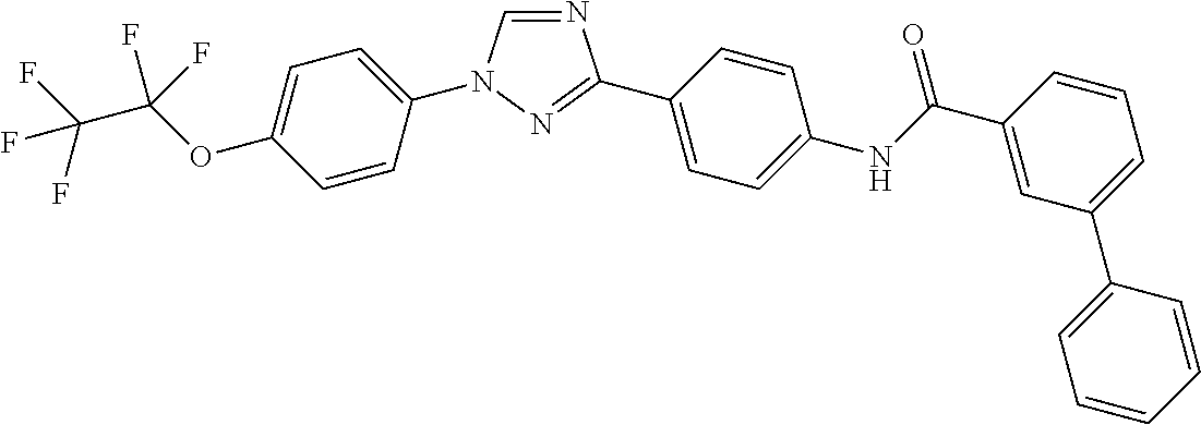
C1=CC(N2C=NC(C3=CC=C(NC(C4=CC(C5=CC=CC=C5)=CC=C4)=O)C=C3)=N2)=CC=C1OC(C(F)(F)F)(F)F
